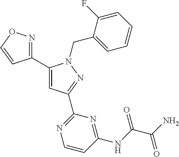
C1(C2=CC(C3=NC=CC(NC(C(N)=O)=O)=N3)=NN2CC2=CC=CC=C2F)=NOC=C1
